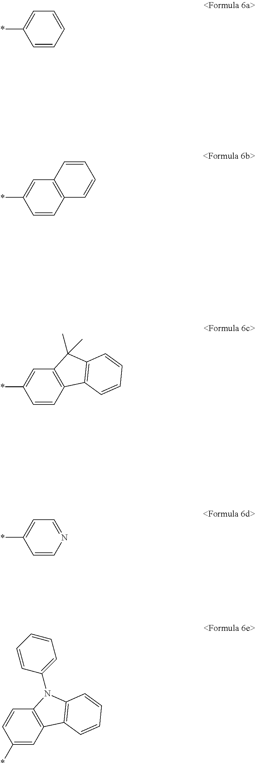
C1=CC=CC=C1*.C1=CC2=C(C=C1)C=CC(*)=C2.C12=C(C=CC(*)=C1)C1=C(C2(C)C)C=CC=C1.C1=NC=CC(*)=C1.C12=C(C=C(*)C=C1)C1=C(N2C2=CC=CC=C2)C=CC=C1
